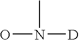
ON([D])C
